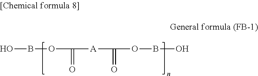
OBOC(=O)[A]C(=O)OBO
